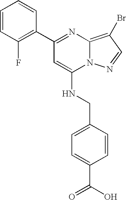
C1(C2=NC3=C(Br)C=NN3C(NCC3=CC=C(C(=O)O)C=C3)=C2)=C(F)C=CC=C1
